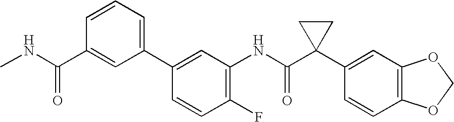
C1(C2=CC=CC(C(NC)=O)=C2)=CC(NC(C2(C3=CC4=C(C=C3)OCO4)CC2)=O)=C(F)C=C1
